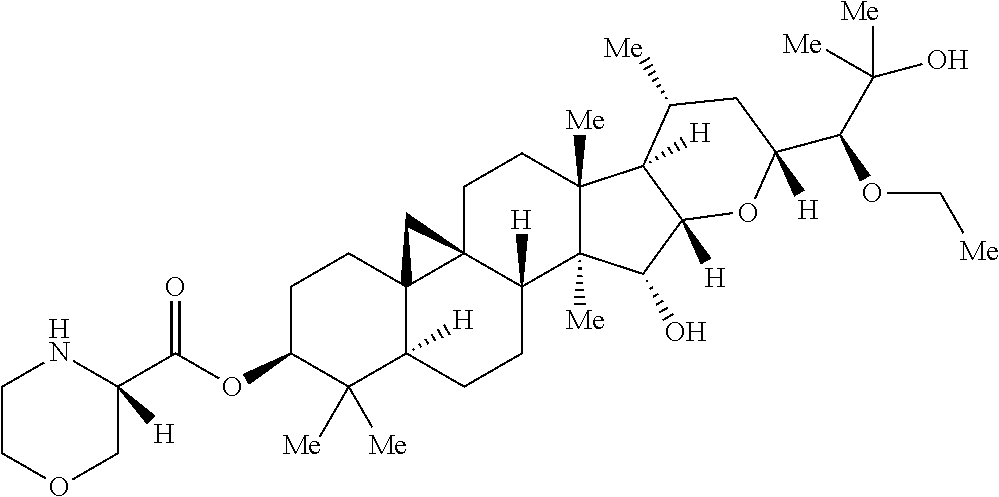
O(C1C([Me])([Me])C2([H])C3(CC1)C1(C([H])(CC2)C2([Me])C([Me])(CC1)C1([H])C([H])(C2O)OC(C(C([Me])(O)[Me])OC[Me])([H])CC1[Me])C3)C(C1([H])NCCOC1)=O
